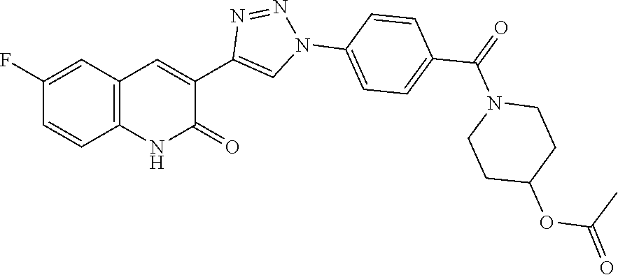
C1(F)=CC2=C(C=C1)NC(=O)C(C1=CN(C3=CC=C(C(=O)N4CCC(OC(=O)C)CC4)C=C3)N=N1)=C2
